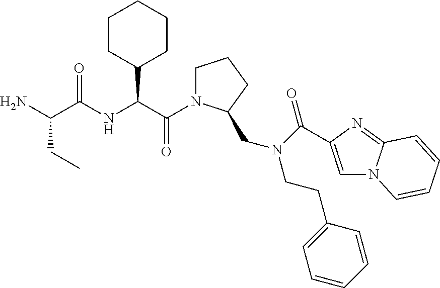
C(=O)(C(C1CCCCC1)NC(=O)C(CC)N)N1CCCC1CN(CCC1=CC=CC=C1)C(=O)C1=CN2C(=N1)C=CC=C2
